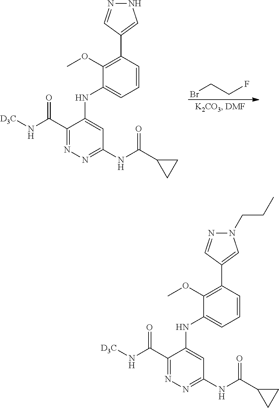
BrCCF.C1(C(N[D3C])=O)=NN=C(NC(C2CC2)=O)C=C1NC1=CC=CC(C2=CNN=C2)=C1OC.C1(C(N[D3C])=O)=NN=C(NC(C2CC2)=O)C=C1NC1=CC=CC(C2=CN(CCC)N=C2)=C1OC
